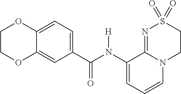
C1(C(N(C2=CC=CN3C2=NS(=O)(=O)CC3)[H])=O)=CC=C2C(=C1)OCCO2
